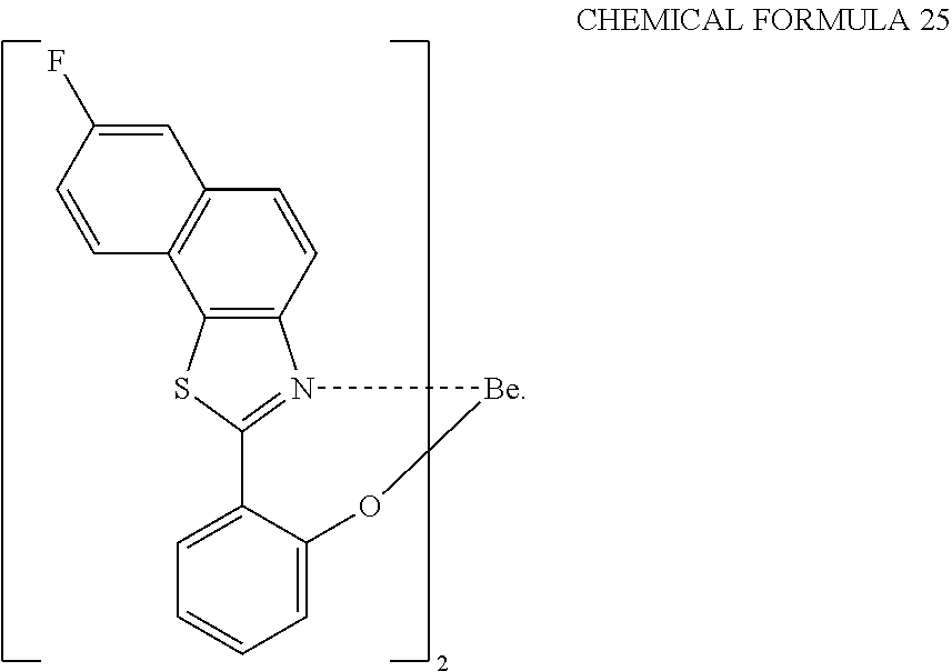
C12=C(C3=C(C=C1)N1=C(S3)C3=CC=CC=C3O[Be]1)C=CC(F)=C2
